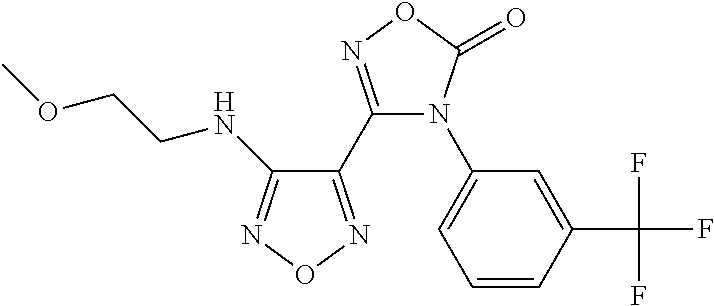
C1(C(F)(F)F)=CC(N2C(C3=NON=C3NCCOC)=NOC2=O)=CC=C1
